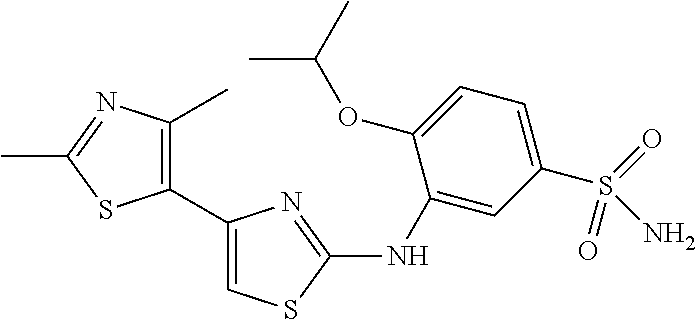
C1(C2=CSC(NC3=CC(S(=O)(=O)N)=CC=C3OC(C)C)=N2)=C(C)N=C(C)S1
